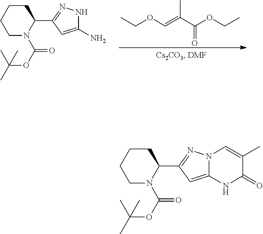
C1N(C(OC(C)(C)C)=O)C(C2=NN3C(=C2)NC(=O)C(C)=C3)CCC1.C1N(C(OC(C)(C)C)=O)C(C2=NNC(N)=C2)CCC1.CC(C(OCC)=O)=COCC
